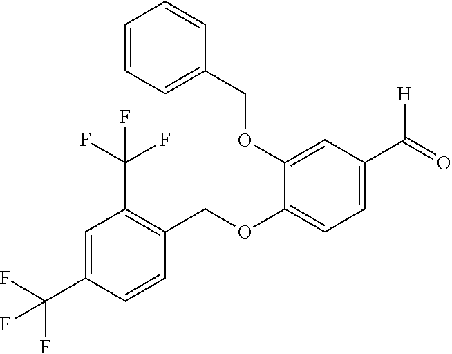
C1(C(=O)[H])=CC=C(OCC2=C(C(F)(F)F)C=C(C(F)(F)F)C=C2)C(OCC2=CC=CC=C2)=C1
